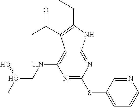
N1=C(SC2=CC=CN=C2)N=C2C(=C1NCO(C)O)C(C(=O)C)=C(CC)N2
